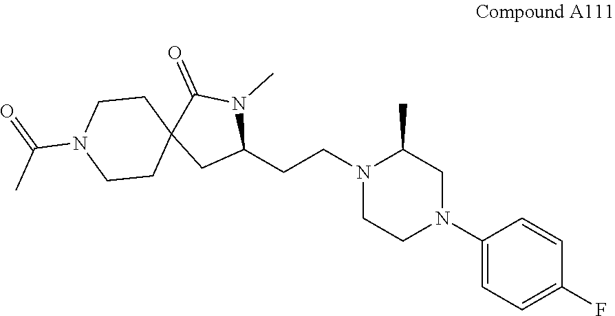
C1(N2CC(C)N(CCC3N(C)C(=O)C4(C3)CCN(C(=O)C)CC4)CC2)=CC=C(F)C=C1
